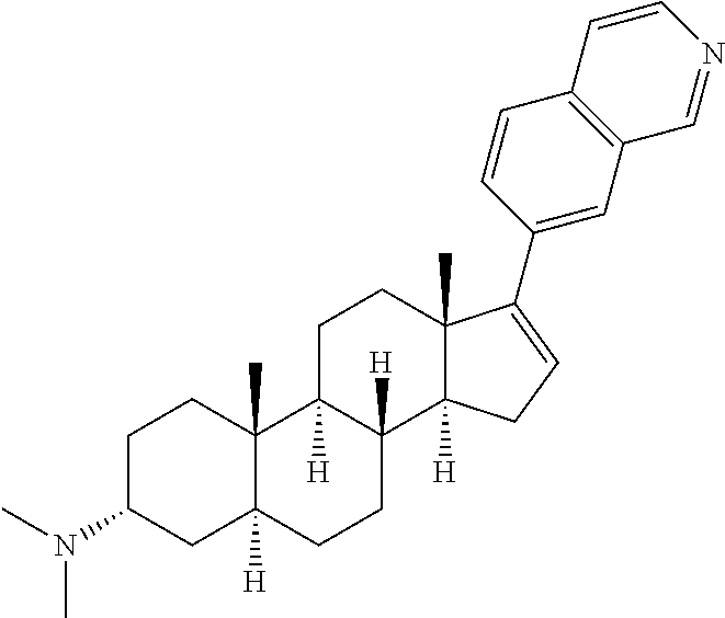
C1C(N(C)C)CC2([H])C(C)(C1)C1([H])C([H])(CC2)C2([H])C(C)(CC1)C(C1=CC3=C(C=C1)C=CN=C3)=CC2
